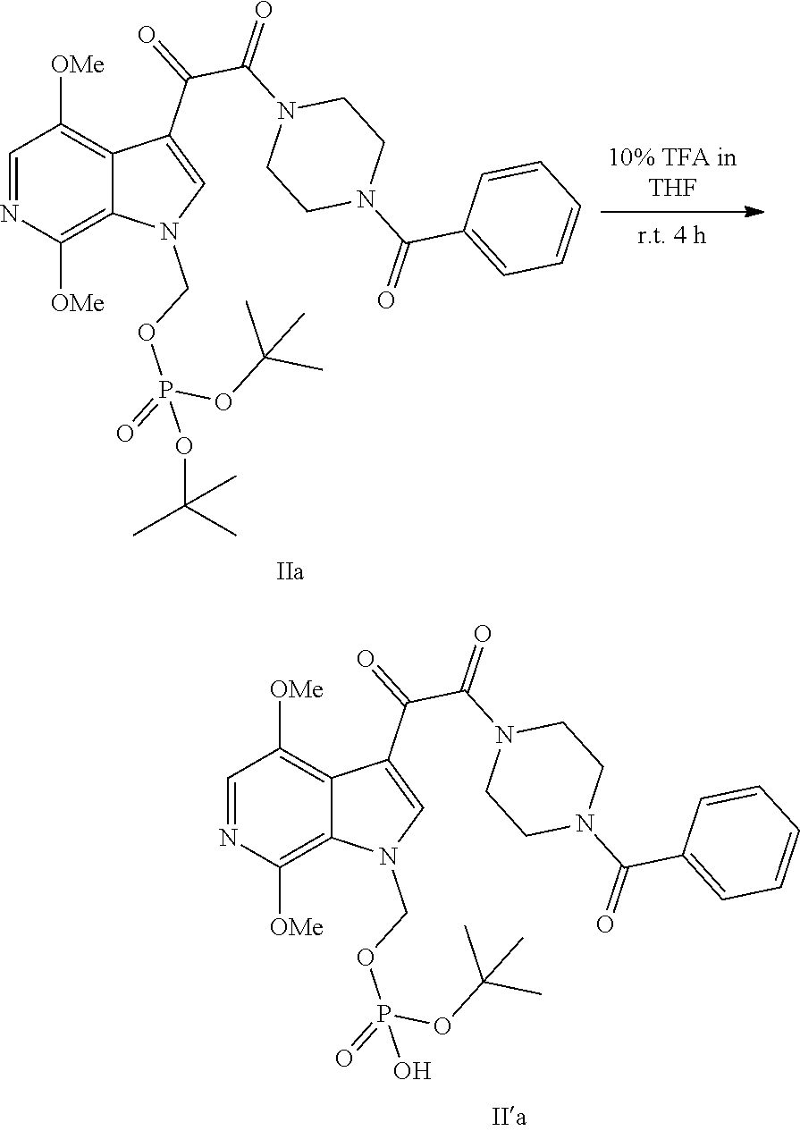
C1=NC([OMe])=C2C(=C1[OMe])C(C(=O)C(N1CCN(C(=O)C3=CC=CC=C3)CC1)=O)=CN2COP(=O)(OC(C)(C)C)OC(C)(C)C.C1=NC([OMe])=C2C(=C1[OMe])C(C(=O)C(N1CCN(C(=O)C3=CC=CC=C3)CC1)=O)=CN2COP(=O)(OC(C)(C)C)O
